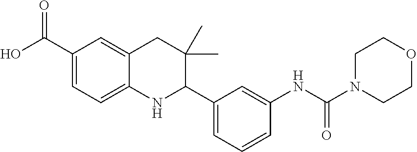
C1(C(O)=O)=CC=C2C(=C1)CC(C)(C)C(C1=CC=CC(NC(N3CCOCC3)=O)=C1)N2
